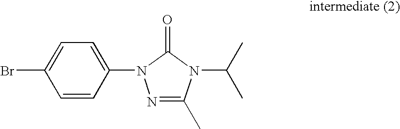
N1=C(C)N(C(C)C)C(=O)N1C1=CC=C(Br)C=C1
